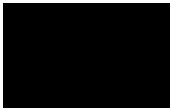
[G]->[A]
